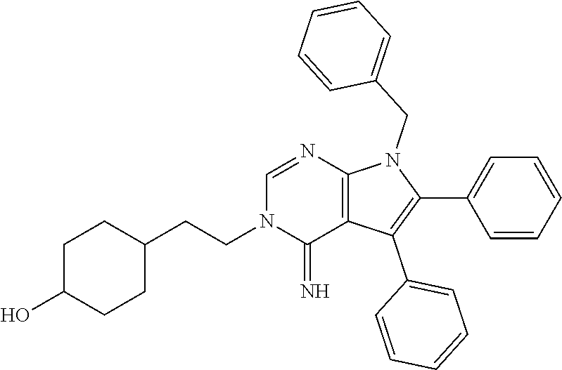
C1(C2=CC=CC=C2)=C(C2=CC=CC=C2)C2=C(N1CC1=CC=CC=C1)N=CN(CCC1CCC(O)CC1)C2=N
